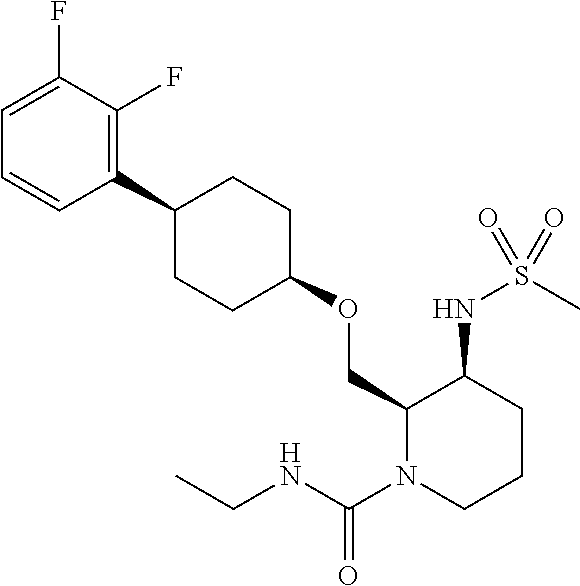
C1(OCC2C(NS(C)(=O)=O)CCCN2C(NCC)=O)CCC(C2=C(F)C(F)=CC=C2)CC1
